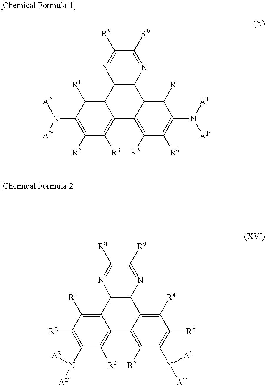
C1([R8])=NC2=C(N=C1[R9])C1=C([R4])C(N([A1])[A1])=C([R6])C([R5])=C1C1=C([R3])C([R2])=C(N([A2])[A2])C([R1])=C21.C1([R8])=NC2=C(N=C1[R9])C1=C([R4])C([R6])=C(N([A1])[A1])C([R5])=C1C1=C([R3])C(N([A2])[A2])=C([R2])C([R1])=C21
